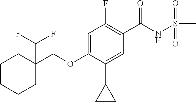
C1CCC(COC2=CC(F)=C(C(NS(C)(=O)=O)=O)C=C2C2CC2)(C(F)F)CC1
